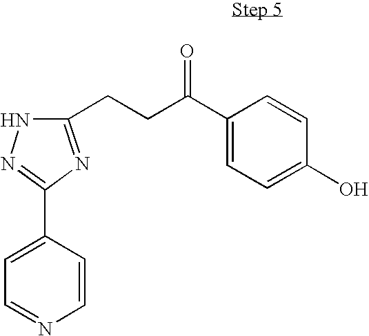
C1=CC(C2=NNC(CCC(C3=CC=C(O)C=C3)=O)=N2)=CC=N1
